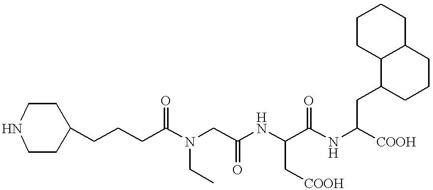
C1(CCCC(N(CC(NC(C(NC([COOH])CC2CCCC3C2CCCC3)=O)C[COOH])=O)CC)=O)CCNCC1
